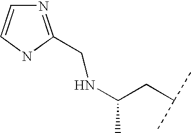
N(C(CC(C)C)C)CC1=NC=CN1
